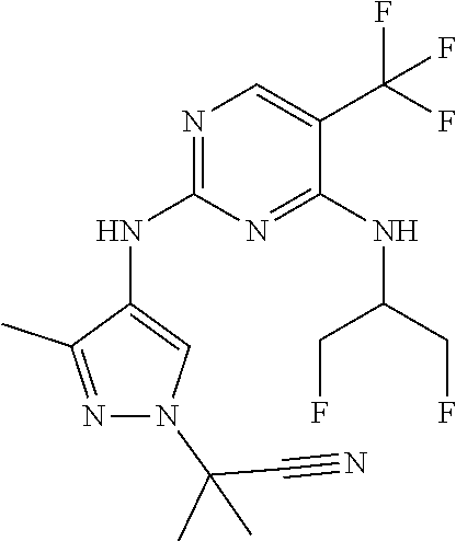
N1=C(NC2=CN(C(C#N)(C)C)N=C2C)N=C(NC(CF)CF)C(C(F)(F)F)=C1
